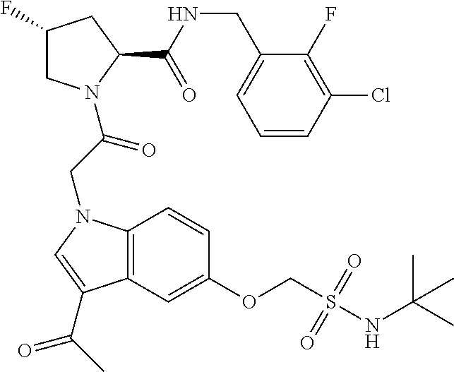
C1(F)CN(C(CN2C3=C(C=C(OCS(NC(C)(C)C)(=O)=O)C=C3)C(C(C)=O)=C2)=O)C(C(NCC2=CC=CC(Cl)=C2F)=O)C1
